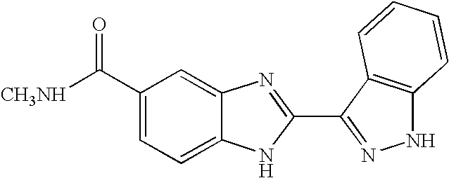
C1(C(=O)[CH3NH])=CC=C2C(=C1)N=C(C1=NNC3=C1C=CC=C3)N2
